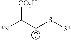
C(S[S*])C([*N])[CO2H]
